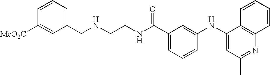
N(CCNC(C1=CC=CC(NC2=CC(C)=NC3=C2C=CC=C3)=C1)=O)CC1=CC=CC([MeO2C])=C1
